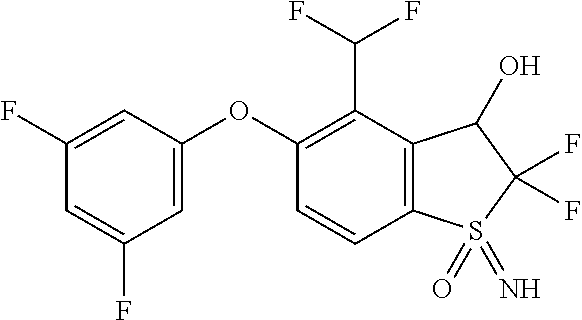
C1(F)=CC(OC2=C(C(F)F)C3=C(C=C2)S(=O)(=N)C(F)(F)C3O)=CC(F)=C1
